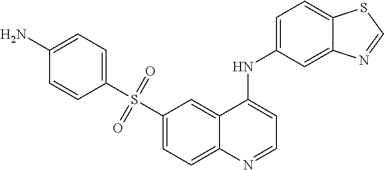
C1(S(C2=CC=C(N)C=C2)(=O)=O)=CC=C2C(=C1)C(NC1=CC=C3C(=C1)N=CS3)=CC=N2
